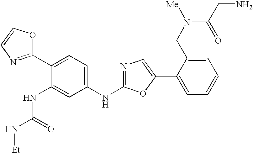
O1C(C2=CC=C(NC3=NC=C(C4=CC=CC=C4CN([Me])C(=O)CN)O3)C=C2NC(N[Et])=O)=NC=C1
